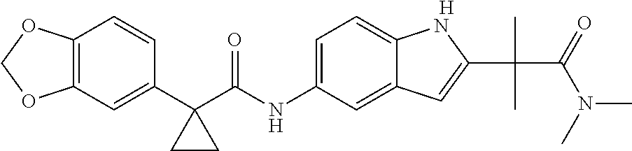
C12=C(C=C(C3(C(NC4=CC=C5C(=C4)C=C(C(C)(C(=O)N(C)C)C)N5)=O)CC3)C=C1)OCO2.[H]
